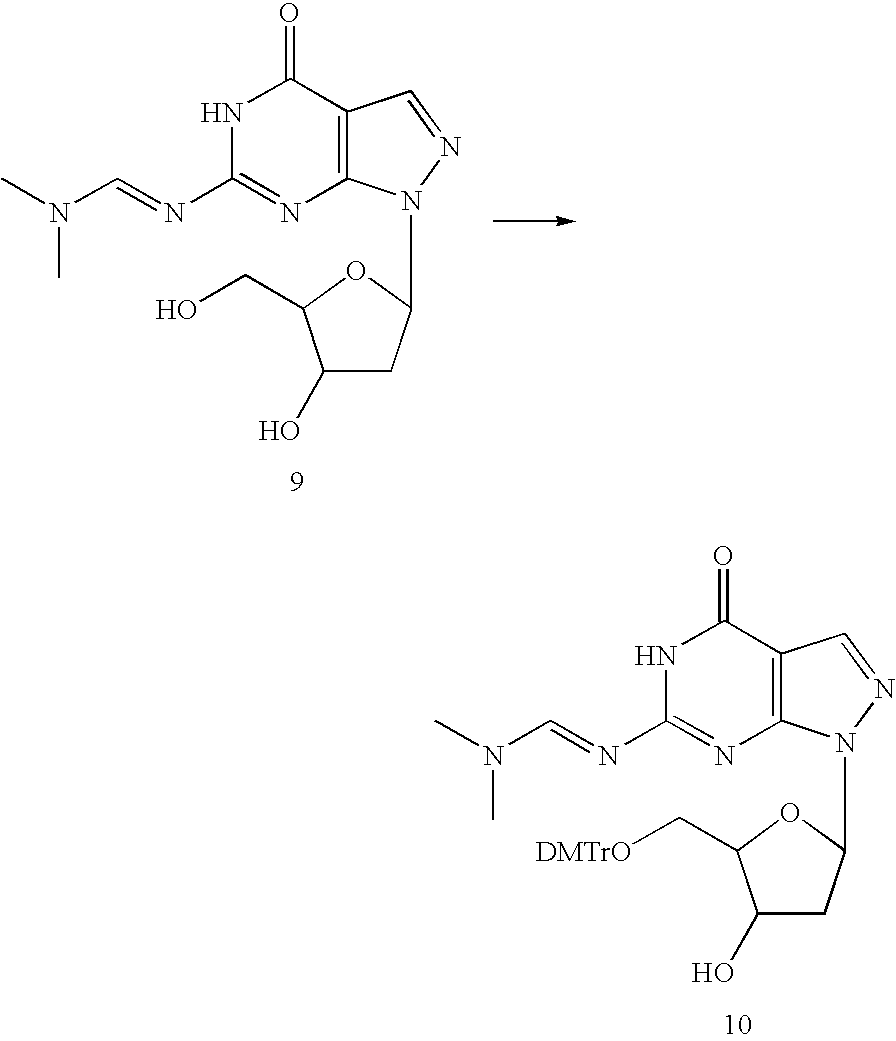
N1C(N=CN(C)C)=NC2=C(C1=O)C=NN2C1CC(O)C(C[DMTrO])O1.N1C(N=CN(C)C)=NC2=C(C1=O)C=NN2C1CC(O)C(CO)O1
